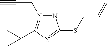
N1C(SCC=C)=NC(C(C)(C)C)=N1CC#C
